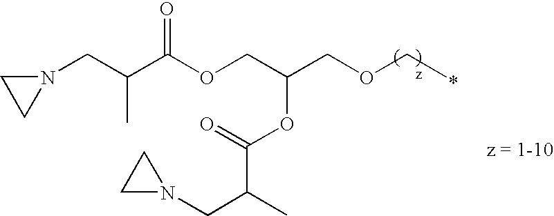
N1(CC(C(OCC(COCC)OC(=O)C(CN2CC2)C)=O)C)CC1
